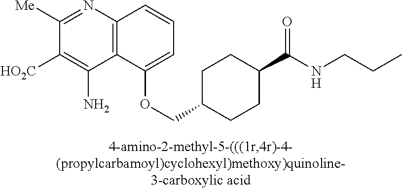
C1([Me])=NC2=C(C(N)=C1[HO2C])C(OCC1CCC(C(NCCC)=O)CC1)=CC=C2
